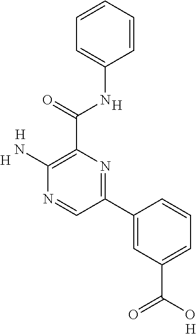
C1(N)=C(C(NC2=CC=CC=C2)=O)N=C(C2=CC(C(O)=O)=CC=C2)C=N1.[H].[H].[H].[H]
